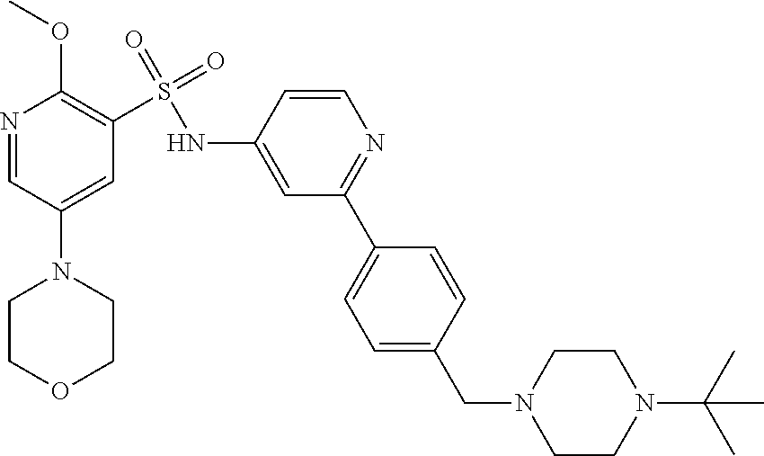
N1=CC(N2CCOCC2)=CC(S(=O)(=O)NC2=CC(C3=CC=C(CN4CCN(C(C)(C)C)CC4)C=C3)=NC=C2)=C1OC
